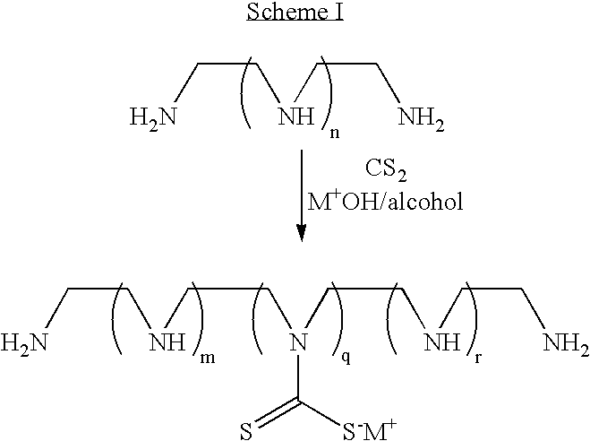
NCCNCCN(CCNCCN)C([S-M+])=S.NCCNCCN
